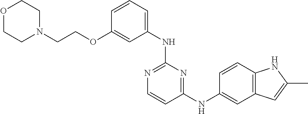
C1=CC(NC2=CC3=C(C=C2)NC(C)=C3)=NC(NC2=CC=CC(OCCN3CCOCC3)=C2)=N1
